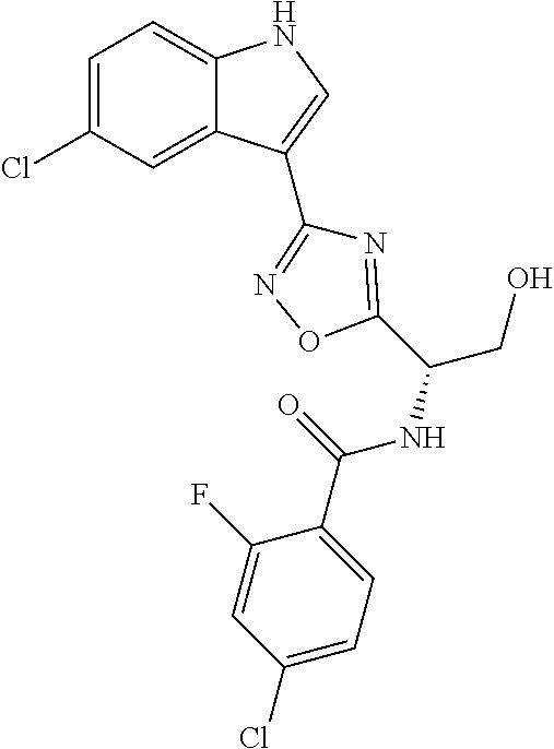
C1=C(Cl)C=C2C(=C1)NC=C2C1=NOC(C(NC(=O)C2=CC=C(Cl)C=C2F)CO)=N1
